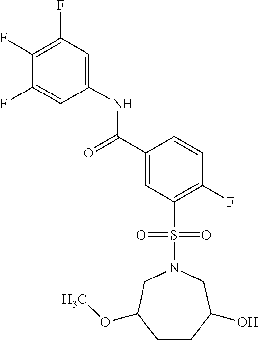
C1(F)=C(F)C=C(NC(C2=CC(S(=O)(=O)N3CC(OC)CCC(O)C3)=C(F)C=C2)=O)C=C1F
